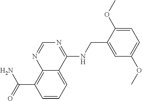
C(C1=C2N=CN=C(NCC3=CC(OC)=CC=C3OC)C2=CC=C1)(N)=O
